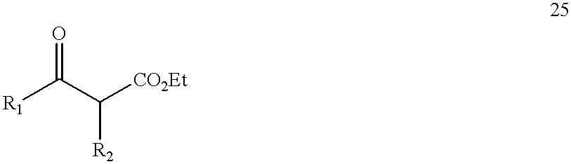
[R1]C(C([CO2Et])[R2])=O
